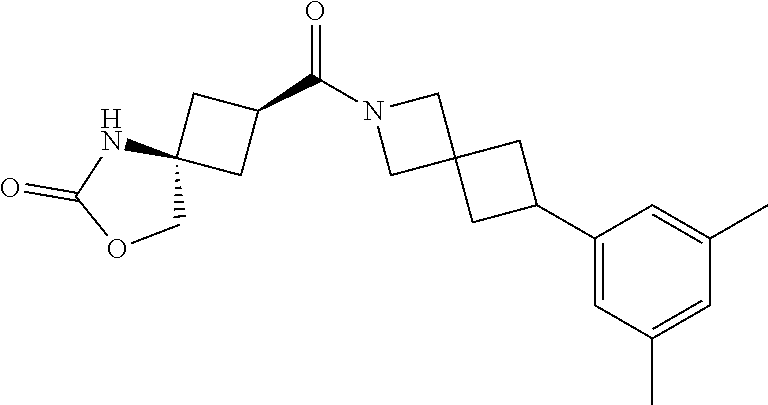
N1(C(C2CC3(C2)NC(=O)OC3)=O)CC2(C1)CC(C1=CC(C)=CC(C)=C1)C2
